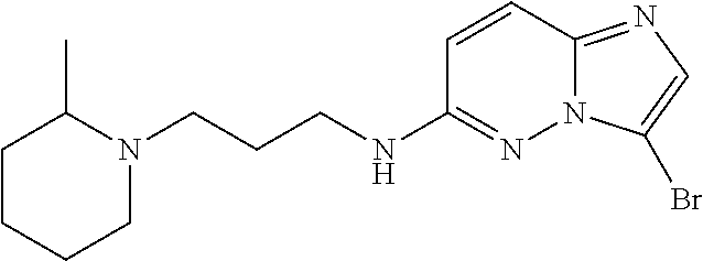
N1(CCCNC2=NN3C(=NC=C3Br)C=C2)C(C)CCCC1
